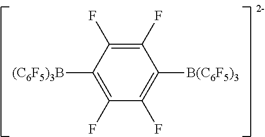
[(C6F5)3B]C1=C(F)C(F)=C([B(C6F5)3])C(F)=C1F
